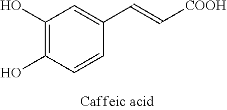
C1(O)=C(O)C=CC(C=C[COOH])=C1
